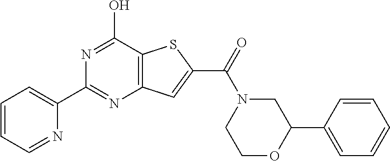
C1(C2=NC3=C(C(O)=N2)SC(C(N2CCOC(C4=CC=CC=C4)C2)=O)=C3)=CC=CC=N1
